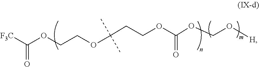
[H]OCOC(OCCC(C)(C)OCCOC([F3C])=O)=O
